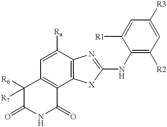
C1([R7])([R6])C(=O)NC(=O)C2=C1C=C([Ra])C1=C2[X]C(NC2=C([R2])C=C([R3])C=C2[R1])=N1
